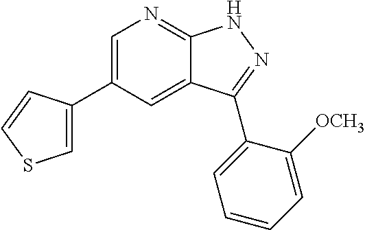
C1=C(C2=CSC=C2)C=C2C(=N1)NN=C2C1=CC=CC=C1[OCH3]
